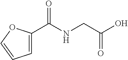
C1=C(C(NCC(O)=O)=O)OC=C1
